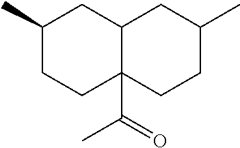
C1(C)CCC2(C(=O)C)C(C1)CC(C)CC2
